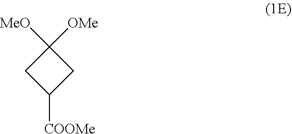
C1([COOMe])CC([OMe])([MeO])C1
